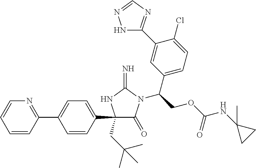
C1(C2=CC=C(C3(CC(C)(C)C)C(=O)N(C(COC(NC4(C)CC4)=O)C4=CC=C(Cl)C(C5=NC=NN5)=C4)C(=N)N3)C=C2)=NC=CC=C1
